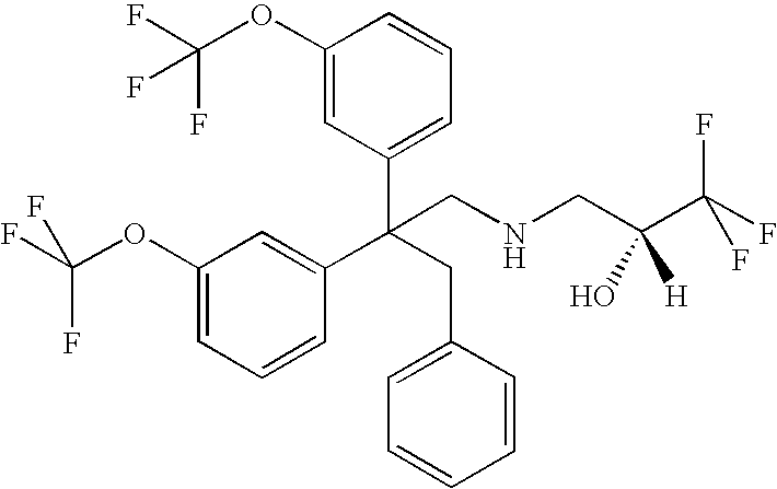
C1(OC(F)(F)F)=CC(C(CC2=CC=CC=C2)(CNCC(C(F)(F)F)(O)[H])C2=CC(OC(F)(F)F)=CC=C2)=CC=C1
